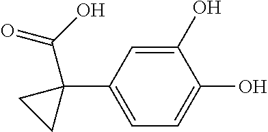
C1=C(C2(C(=O)O)CC2)C=C(O)C(O)=C1
